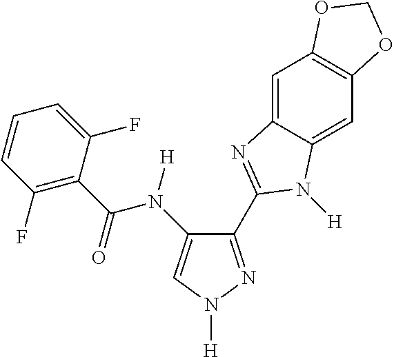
C1(F)=C(C(=O)N(C2=CN([H])N=C2C2=NC3=CC4=C(C=C3N2[H])OCO4)[H])C(F)=CC=C1
